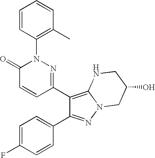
C1(C2=C3N(N=C2C2=CC=C(F)C=C2)CC(O)CN3)=NN(C2=C(C)C=CC=C2)C(=O)C=C1
